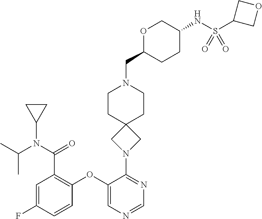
C1=C(F)C=CC(OC2=CN=CN=C2N2CC3(C2)CCN(CC2CCC(NS(C4COC4)(=O)=O)CO2)CC3)=C1C(N(C(C)C)C1CC1)=O
